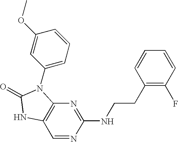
C1(CCNC2=NC3=C(C=N2)NC(=O)N3C2=CC=CC(OC)=C2)=C(F)C=CC=C1
